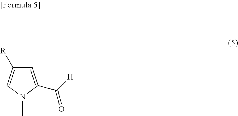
C1=C(C(=O)[H])N(C)C=C1[R]
